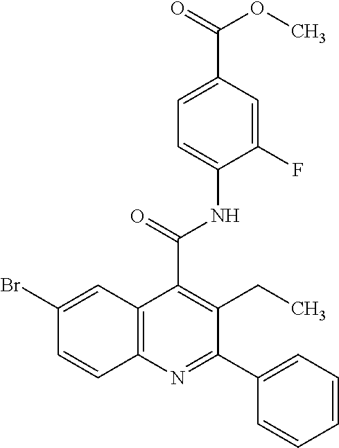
C1=C(C(=O)OC)C=C(F)C(NC(=O)C2=C(CC)C(C3=CC=CC=C3)=NC3=C2C=C(Br)C=C3)=C1
